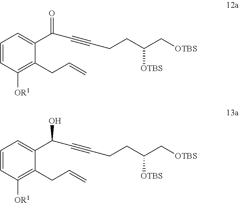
C1=CC([OR1])=C(CC=C)C(C(C#CCCC([OTBS])C[OTBS])=O)=C1.C1=CC([OR1])=C(CC=C)C(C(C#CCCC([OTBS])C[OTBS])O)=C1
